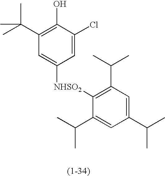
C1(C(C)(C)C)=C(O)C(Cl)=CC([NHSO2]C2=C(C(C)C)C=C(C(C)C)C=C2C(C)C)=C1
